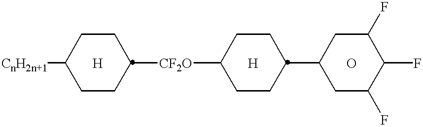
[CnH2n+1]C1CCC([CF2O]C2CCC(C3CC(F)C(F)C(F)C3)CC2)CC1.[H].[H].O
